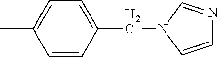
CC1=CC=C(CN2C=CN=C2)C=C1
